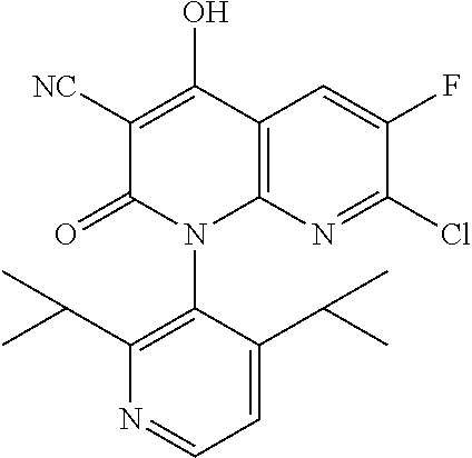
C1([NC])=C(O)C2=C(N(C3=C(C(C)C)N=CC=C3C(C)C)C1=O)N=C(Cl)C(F)=C2
